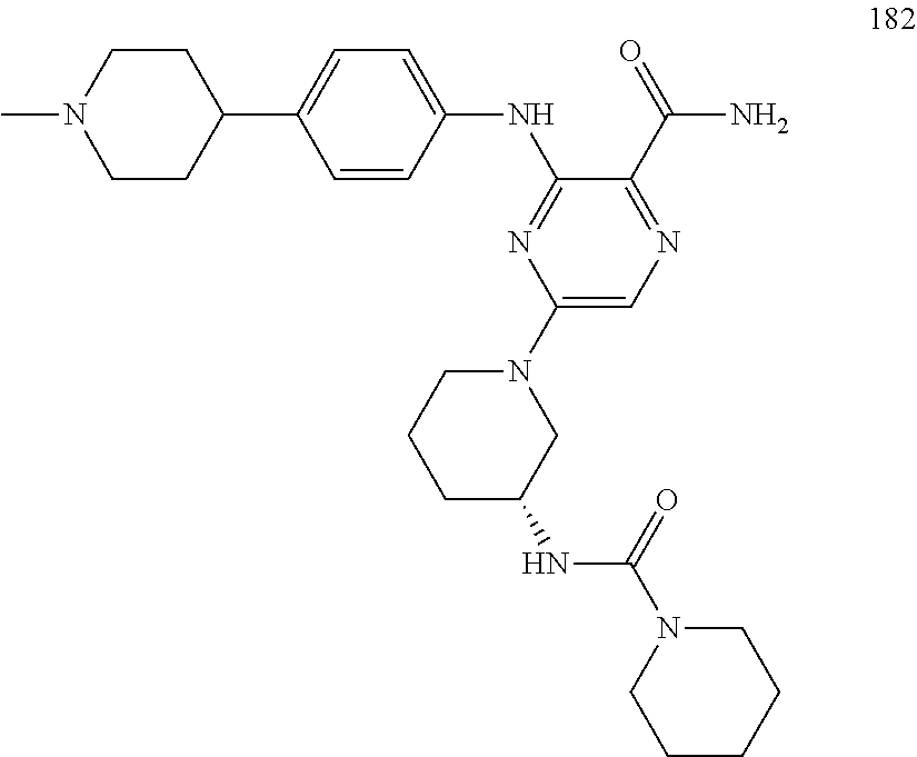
C1=CC(NC2=NC(N3CCCC(NC(N4CCCCC4)=O)C3)=CN=C2C(N)=O)=CC=C1C1CCN(C)CC1
